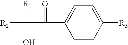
C1=C(C(=O)C([R1])(O)[R2])C=CC([R3])=C1
